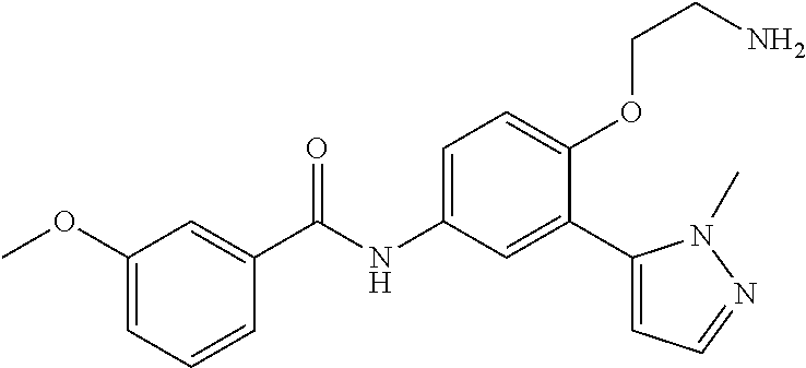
C1(OC)=CC=CC(C(=O)NC2=CC=C(OCCN)C(C3=CC=NN3C)=C2)=C1
